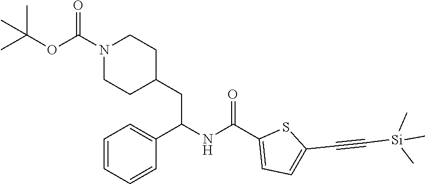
N1(C(OC(C)(C)C)=O)CCC(CC(NC(C2=CC=C(C#C[Si](C)(C)C)S2)=O)C2=CC=CC=C2)CC1
